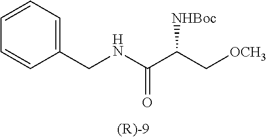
C1=CC=C(CNC(=O)C(C[OCH3])[NHBoc])C=C1
